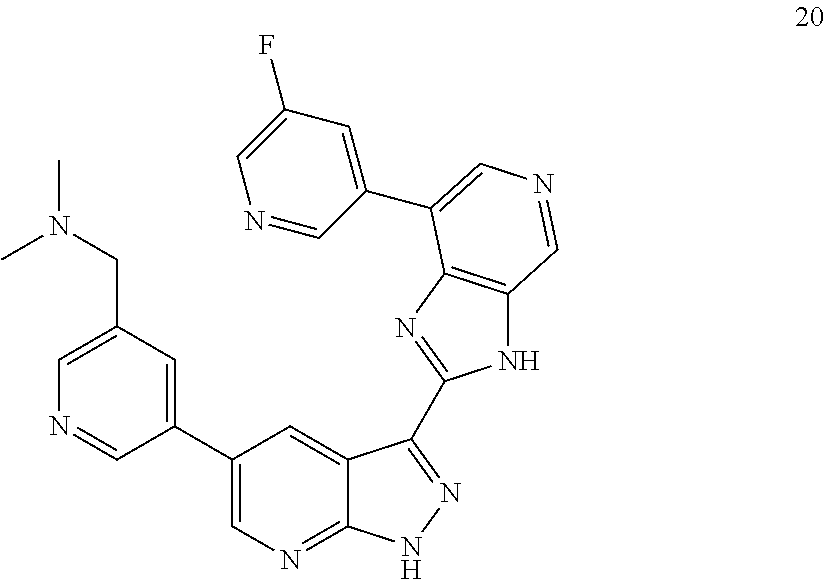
C1(C2=CN=C3C(=C2)C(C2=NC4=C(N2)C=NC=C4C2=CC(F)=CN=C2)=NN3)=CC(CN(C)C)=CN=C1
